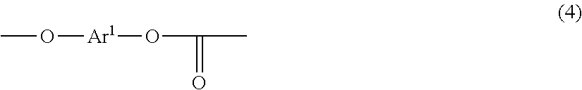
CO[Ar1]OC(=O)C
